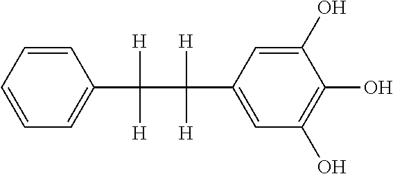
C1=CC=CC(C([H])([H])C([H])([H])C2=CC(O)=C(O)C(O)=C2)=C1
